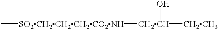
C[SO2CH2CH2CH2CO2NH][CH2CH]([CH2CH3])O
